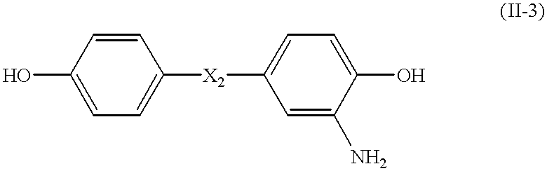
C1(O)=CC=C([X2]C2=CC=C(O)C(N)=C2)C=C1
